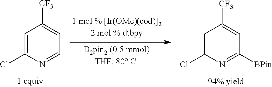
C1=C(Cl)N=CC=C1[CF3].C1=C(Cl)N=C([BPin])C=C1[CF3]
